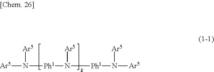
[Ar5]N([Ar5])[Ph1]N([Ar5])[Ph1]N([Ar5])[Ar5]
